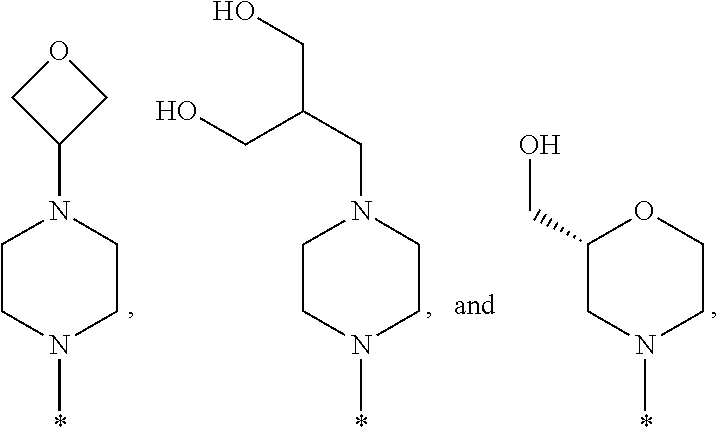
O1CC(N2CCN(C)CC2)C1.C(N1CCN(C)CC1)C(CO)CO.O1C(CO)CN(C)CC1
